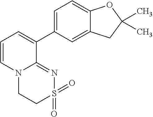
C1=CN2C(=NS(=O)(=O)CC2)C(C2=CC=C3C(=C2)CC(C)(C)O3)=C1
